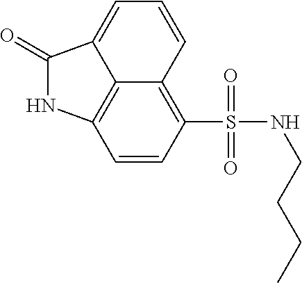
C12=C3C=CC(S(NCCCC)(=O)=O)=C1C=CC=C2C(=O)N3
